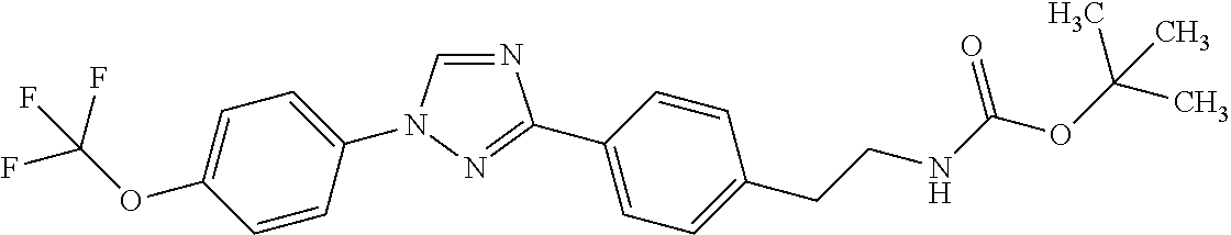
C1=CC(N2C=NC(C3=CC=C(CCNC(OC(C)(C)C)=O)C=C3)=N2)=CC=C1OC(F)(F)F
